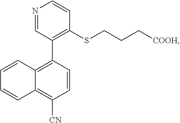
N1=CC(C2=C3C(=C([CN])C=C2)C=CC=C3)=C(SCCC[COOH])C=C1
